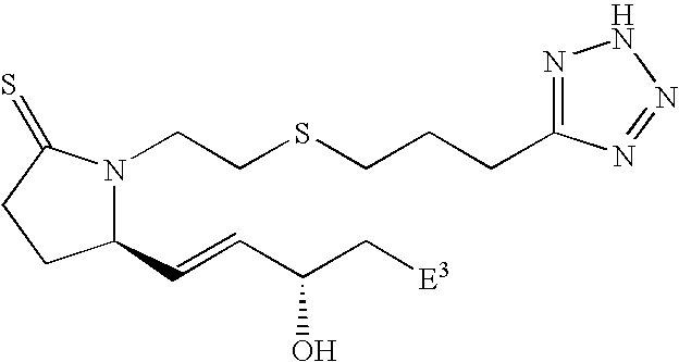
C1(C=CC(C[E3])O)N(CCSCCCC2=NNN=N2)C(=S)CC1
